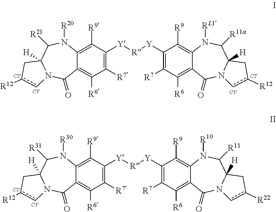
C12=C([R9])C([Y][R][Y]C3=C([R7])C([R6])=C4C(=C3[R9])N([RL1])C([R11a])C3([H])N(cc([R12])C3)C4=O)=C([R7])C([R6])=C1C(=O)N1C([H])(C([R21])N2[R20])Cc([R12])c1.C12=C([R9])C([Y][R][Y]C3=C([R7])C([R6])=C4C(=C3[R9])N([R10])C([R11])C3([H])N(cc([R22])C3)C4=O)=C([R7])C([R6])=C1C(=O)N1C([H])(C([R31])N2[R30])Cc([R12])c1
